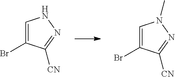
C1=C(Br)C([CN])=NN1.C1=C(Br)C([CN])=NN1C
